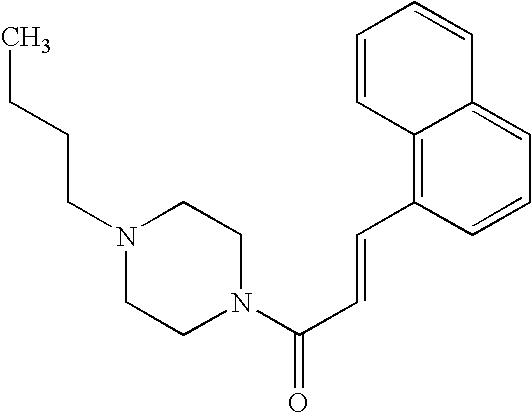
C(C=CC1=C2C(=CC=C1)C=CC=C2)(=O)N1CCN(CCCC)CC1
